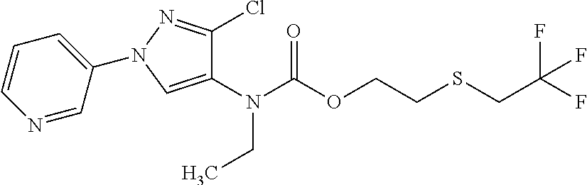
N(C(OCCSCC(F)(F)F)=O)(CC)C1=CN(C2=CC=CN=C2)N=C1Cl
